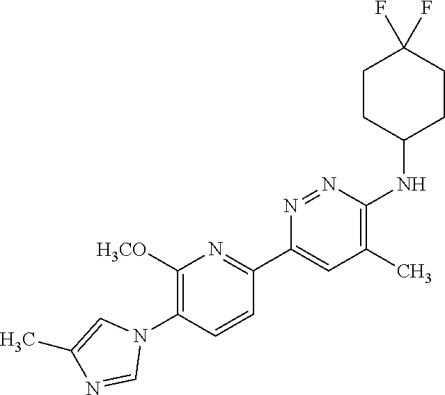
C1([H3CO])=C(N2C=C(C)N=C2)C=CC(C2=CC(C)=C(NC3CCC(F)(F)CC3)N=N2)=N1
